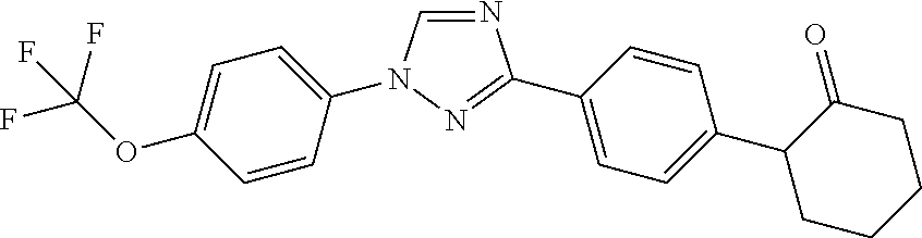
N1=C(C2=CC=C(C3CCCCC3=O)C=C2)N=CN1C1=CC=C(OC(F)(F)F)C=C1
